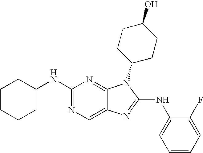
C1(NC2CCCCC2)=NC=C2C(=N1)N(C1CCC(O)CC1)C(NC1=CC=CC=C1F)=N2
